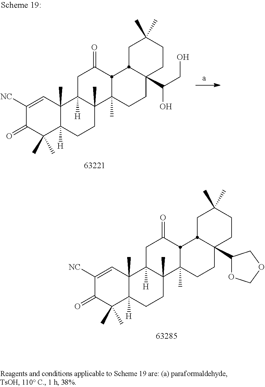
C1([NC])=CC2(C)C([H])(C(C)(C)C1=O)CCC1(C)C2([H])CC(=O)C2C1(C)CCC1(C3OCOC3)CCC(C)(C)CC12.C1([NC])=CC2(C)C([H])(C(C)(C)C1=O)CCC1(C)C2([H])CC(=O)C2C1(C)CCC1(C(CO)O)CCC(C)(C)CC12
